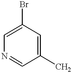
C1(Br)=CN=CC(C)=C1
